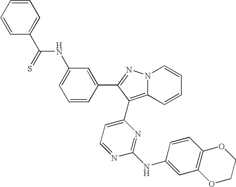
C1=CC=C(C(=S)NC2=CC=CC(C3=NN4C(=C3C3=CC=NC(NC5=CC6=C(C=C5)OCCO6)=N3)C=CC=C4)=C2)C=C1
